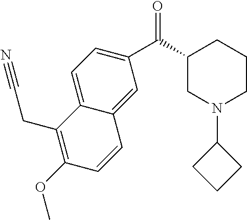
C1(C(=O)C2=CC=C3C(CC#N)=C(OC)C=CC3=C2)CN(C2CCC2)CCC1
